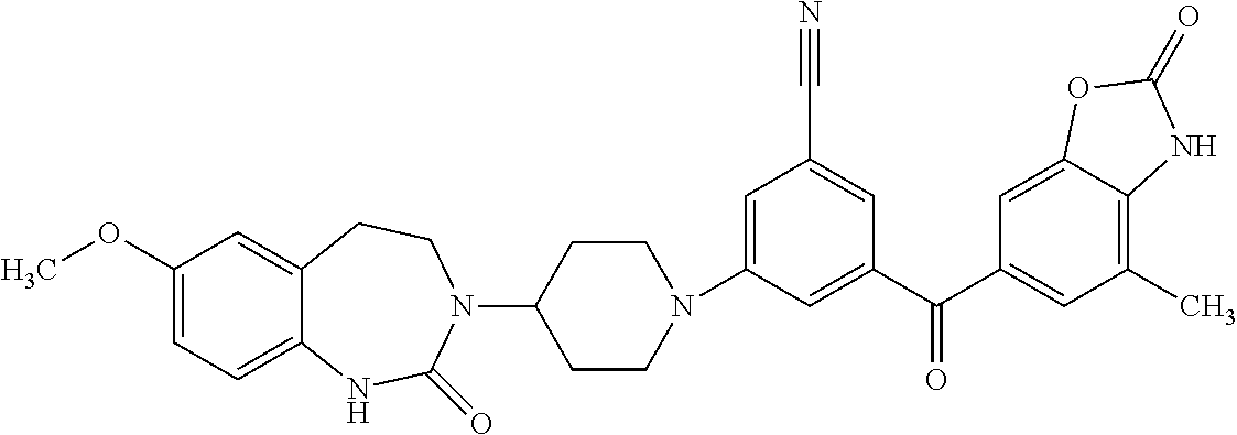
C1(N2CCC(N3C(=O)NC4=CC=C(OC)C=C4CC3)CC2)=CC(C#N)=CC(C(C2=CC(C)=C3C(=C2)OC(=O)N3)=O)=C1
